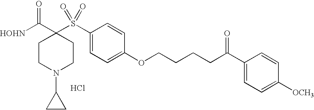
[HOHN]C(C1(S(C2=CC=C(OCCCCC(C3=CC=C([OCH3])C=C3)=O)C=C2)(=O)=O)CCN(C2CC2)CC1)=O.Cl
